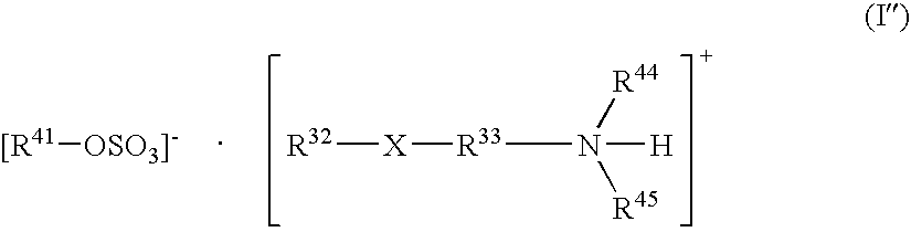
[R32][X][R33]N([H])([R44])[R45].[[R41][OSO3]-]
